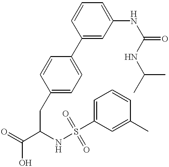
C1(C2=CC=C(CC(C(=O)O)NS(=O)(C3=CC=CC(C)=C3)=O)C=C2)=CC(NC(=O)NC(C)C)=CC=C1
